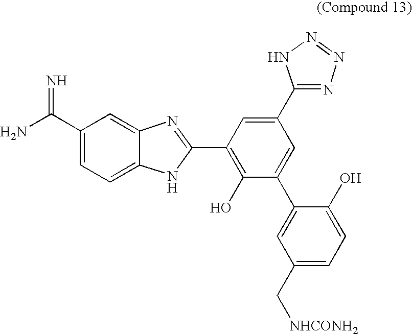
C1(C(N)=N)=CC=C2C(=C1)N=C(C1=C(O)C(C3=CC(C[NHCONH2])=CC=C3O)=CC(C3=NN=NN3)=C1)N2
